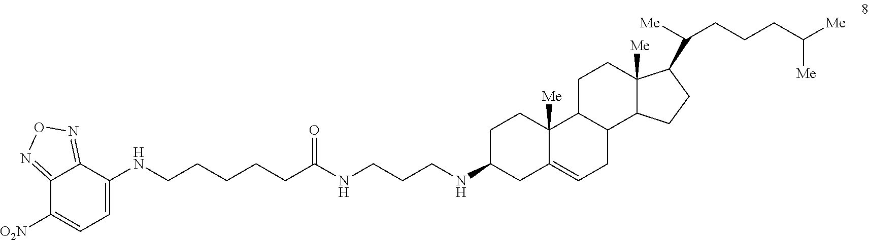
C12=NON=C1C(NCCCCCC(=O)NCCCNC1CC3=CCC4C(C3([Me])CC1)CCC1([Me])C4CCC1C([Me])CCCC([Me])[Me])=CC=C2[O2N]
